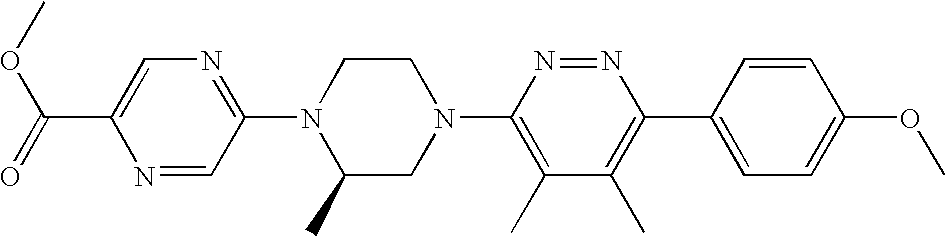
N1=CC(N2C(C)CN(C3=C(C)C(C)=C(C4=CC=C(OC)C=C4)N=N3)CC2)=NC=C1C(OC)=O
